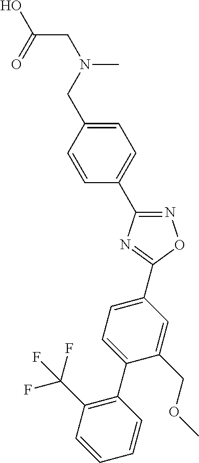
N1=C(C2=CC=C(CN(CC(O)=O)C)C=C2)N=C(C2=CC=C(C3=C(C(F)(F)F)C=CC=C3)C(COC)=C2)O1
